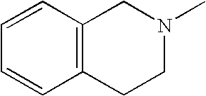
C12=C(C=CC=C1)CN(C)CC2
